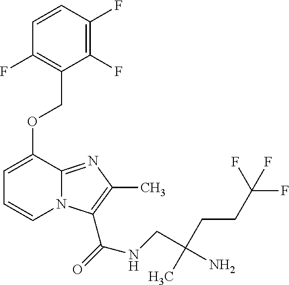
C1=C(OCC2=C(F)C=CC(F)=C2F)C2=NC(C)=C(C(=O)NCC(N)(CCC(F)(F)F)C)N2C=C1
